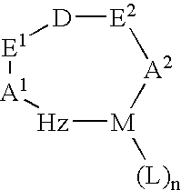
[Hz]1[M]([(L)n])[A2][E2][D][E1][A1]1
